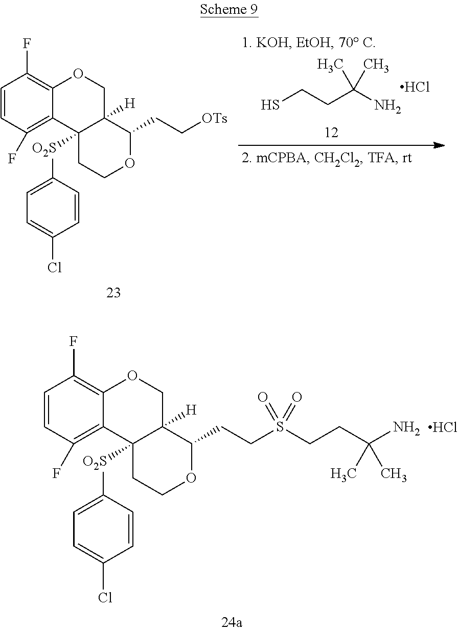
C1=CC(F)=C2C(=C1F)OCC1([H])C2([O2S]C2=CC=C(Cl)C=C2)CCOC1CC[OTs].SCCC(N)(C)C.Cl.C1=CC(F)=C2C(=C1F)OCC1([H])C2([O2S]C2=CC=C(Cl)C=C2)CCOC1CCS(CCC(N)(C)C)(=O)=O.Cl
